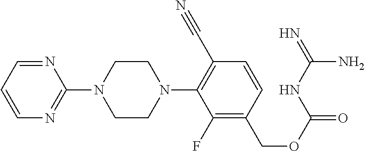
N1=CC=CN=C1N1CCN(C2=C(C#N)C=CC(COC(=O)NC(=N)N)=C2F)CC1
